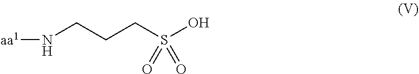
[aa1]NCCCS(O)(=O)=O
